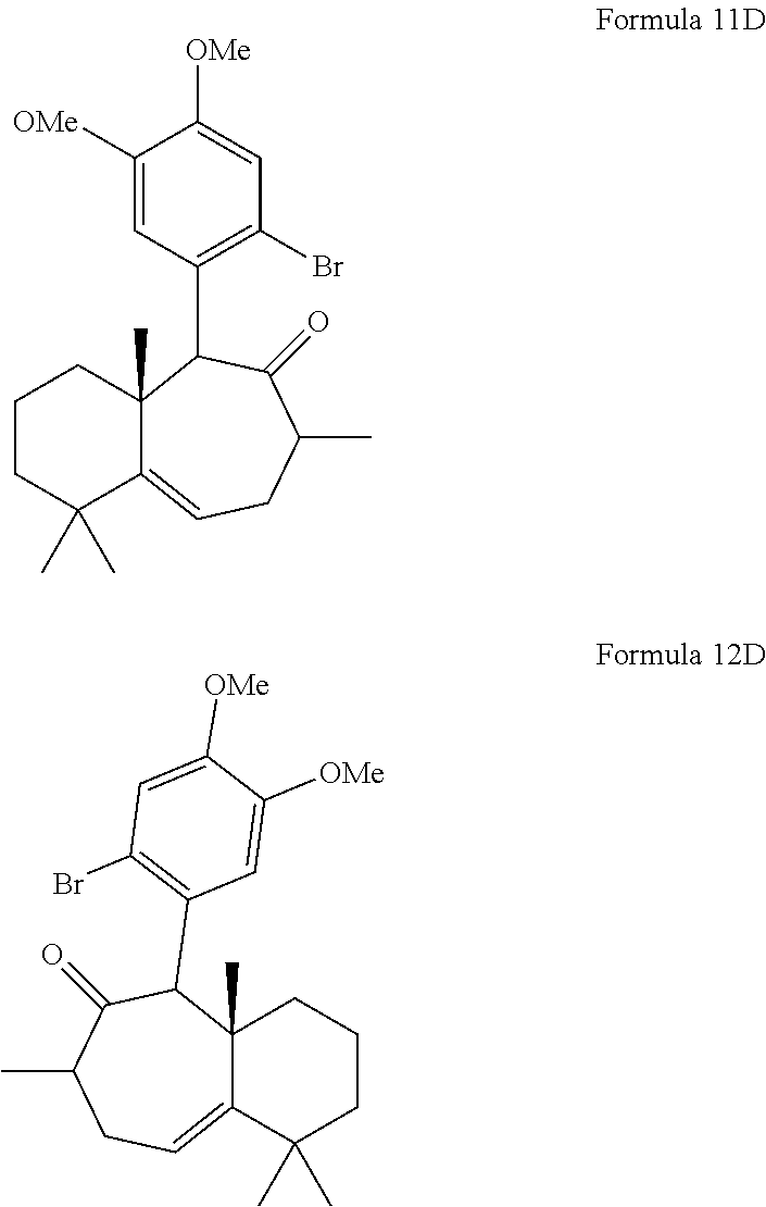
C1([OMe])=CC(C2C3(C)C(=CCC(C)C2=O)C(C)(C)CCC3)=C(Br)C=C1[OMe].C1([OMe])=CC(C2C3(C)C(=CCC(C)C2=O)C(C)(C)CCC3)=C(Br)C=C1[OMe]
